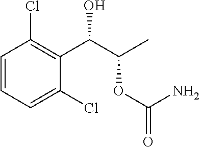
C1=CC=C(Cl)C(C(C(C)OC(=O)N)O)=C1Cl
